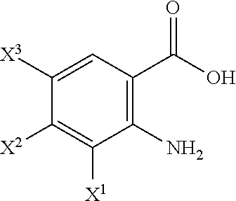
C1([X3])=CC(C(O)=O)=C(N)C([X1])=C1[X2]
